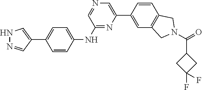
C1=C(C2=CN=CC(NC3=CC=C(C4=CNN=C4)C=C3)=N2)C=CC2=C1CN(C(=O)C1CC(F)(F)C1)C2
